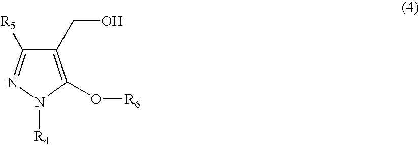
C1(CO)=C(O[R6])N([R4])N=C1[R5]
